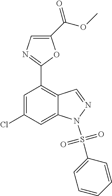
C1=C(Cl)C=C2C(=C1C1=NC=C(C(OC)=O)O1)C=NN2S(=O)(=O)C1=CC=CC=C1
